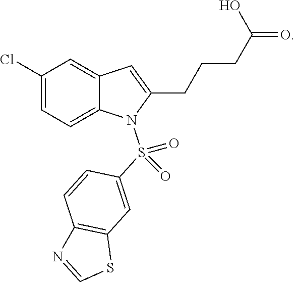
C1(Cl)=CC=C2C(=C1)C=C(CCCC(=O)O)N2S(C1=CC2=C(C=C1)N=CS2)(=O)=O
